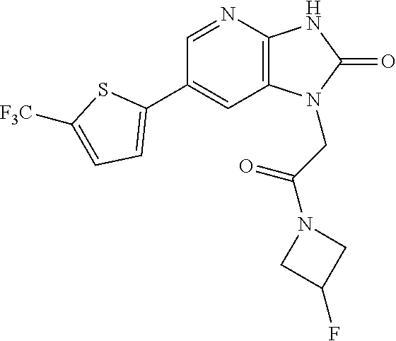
C12=C(N=CC(C3=CC=C([F3C])S3)=C1)NC(=O)N2CC(N1CC(F)C1)=O
